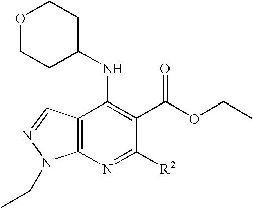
C12=C(N=C([R2])C(C(OCC)=O)=C1NC1CCOCC1)N(CC)N=C2
